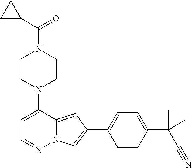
C1CN(C2=CC=NN3C2=CC(C2=CC=C(C(C#N)(C)C)C=C2)=C3)CCN1C(C1CC1)=O
